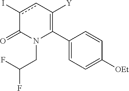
C1(C2=C([Y])cc(I)C(=O)N2CC(F)F)=CC=C([OEt])C=C1
